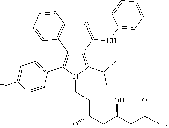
C1(C(=O)NC2=CC=CC=C2)=C(C(C)C)N(CCC(CC(CC(N)=O)O)O)C(C2=CC=C(F)C=C2)=C1C1=CC=CC=C1
